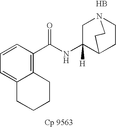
N(C1([H])C2CCN(C1)CC2)C(C1=C2C(=CC=C1)CCCC2)=O.B
